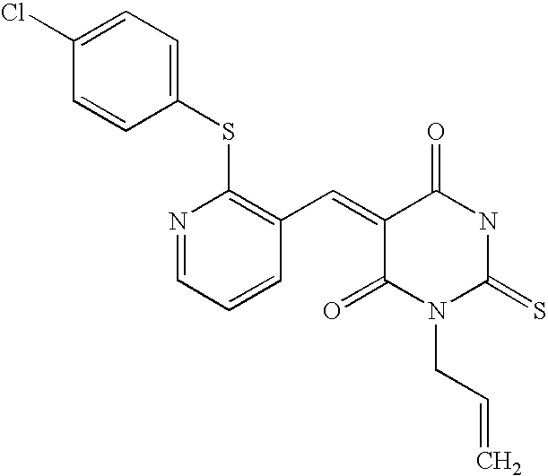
C1=C(Cl)C=CC(SC2=C(C=C3C(=O)N(CC=C)C(=S)NC3=O)C=CC=N2)=C1
